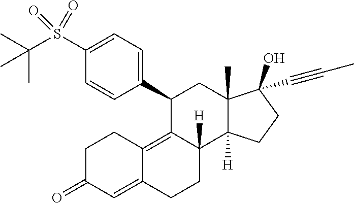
CC(C)(S(C1=CC=C(C2C3=C4C(=CC(=O)CC4)CCC3([H])C3([H])C(C)(C2)C(O)(C#CC)CC3)C=C1)(=O)=O)C
